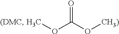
COC(O[CH3)])=O
